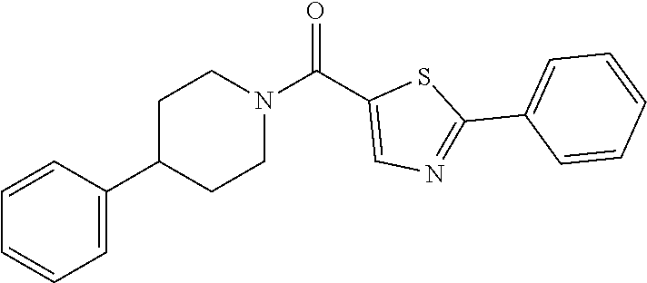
C1=C(C2CCN(C(C3=CN=C(C4=CC=CC=C4)S3)=O)CC2)C=CC=C1
